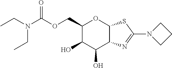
C1(COC(N(CC)CC)=O)C(O)C(O)C2C(O1)SC(N1CCC1)=N2
